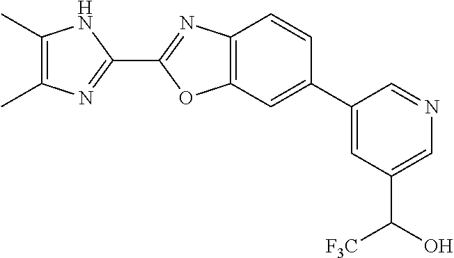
C1(C2=CC(C(O)[F3C])=CN=C2)=CC2=C(C=C1)N=C(C1=NC(C)=C(C)N1)O2
